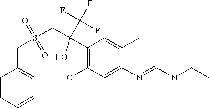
C1(C(CS(CC2=CC=CC=C2)(=O)=O)(C(F)(F)F)O)=C(OC)C=C(N=CN(CC)C)C(C)=C1
